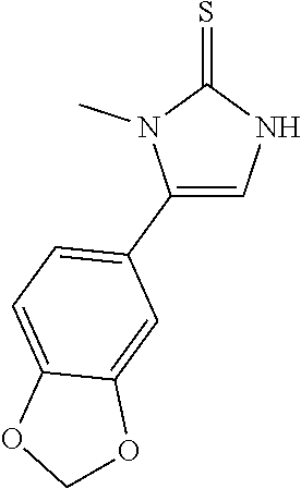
C1(C2=CC=C3C(=C2)OCO3)=CNC(=S)N1C
